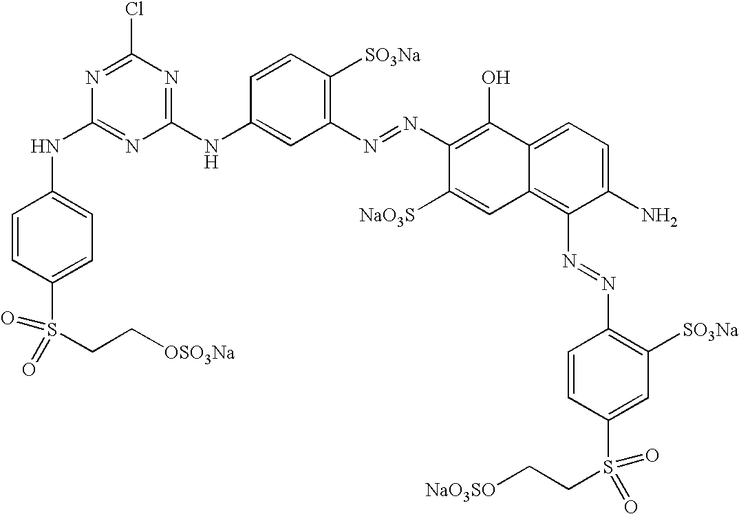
C1=CC([SO3Na])=C(N=NC2=C(O)C3=CC=C(N)C(N=NC4=C([SO3Na])C=C(S(CC[NaO3SO])(=O)=O)C=C4)=C3C=C2[NaO3S])C=C1NC1=NC(Cl)=NC(NC2=CC=C(S(CC[OSO3Na])(=O)=O)C=C2)=N1
